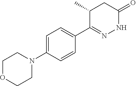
N1(C2=CC=C(C3=NNC(=O)CC3C)C=C2)CCOCC1
